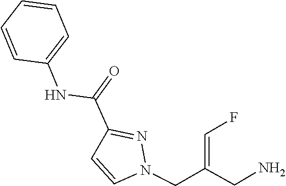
N1(CC(CN)=CF)C=CC(C(=O)NC2=CC=CC=C2)=N1
